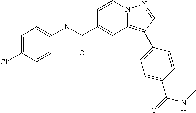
C1=CN2C(=C(C3=CC=C(C(=O)NC)C=C3)C=N2)C=C1C(N(C1=CC=C(Cl)C=C1)C)=O
